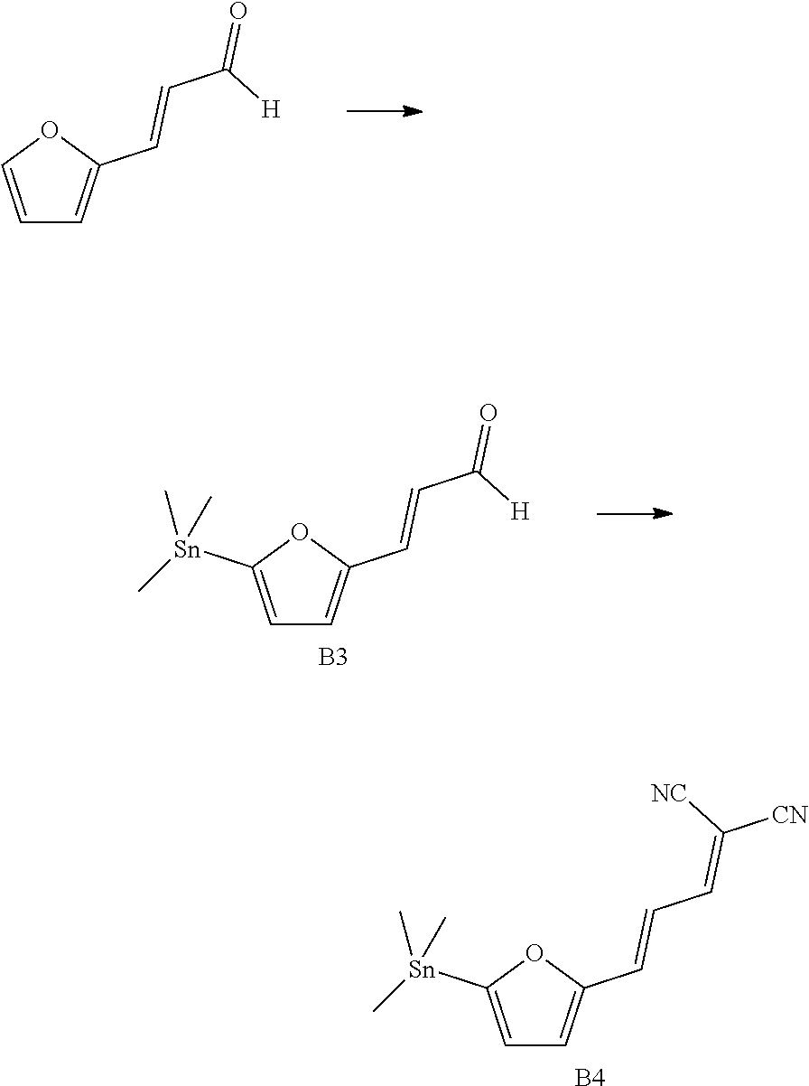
C1=COC(C=CC(=O)[H])=C1.C1=C([Sn](C)(C)C)OC(C=CC(=O)[H])=C1.[B3].C1=C([Sn](C)(C)C)OC(C=CC=C([CN])[NC])=C1.[B4]
